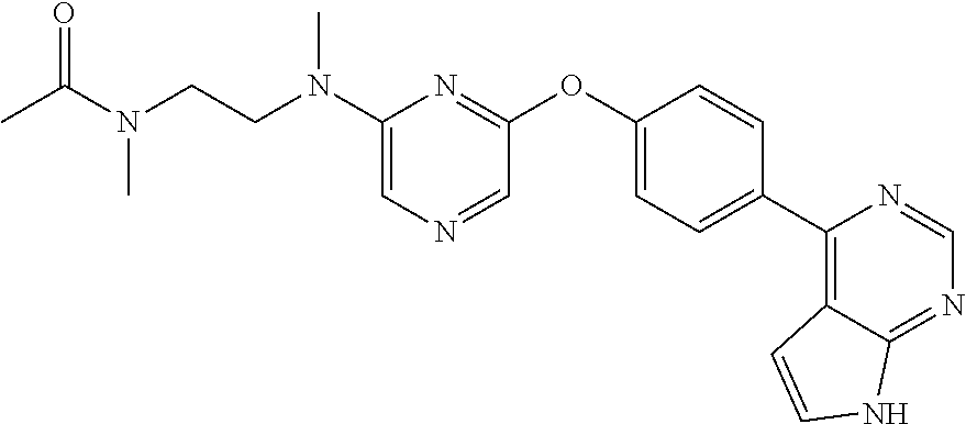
CC(N(C)CCN(C1=CN=CC(OC2=CC=C(C3=C4C(=NC=N3)NC=C4)C=C2)=N1)C)=O
